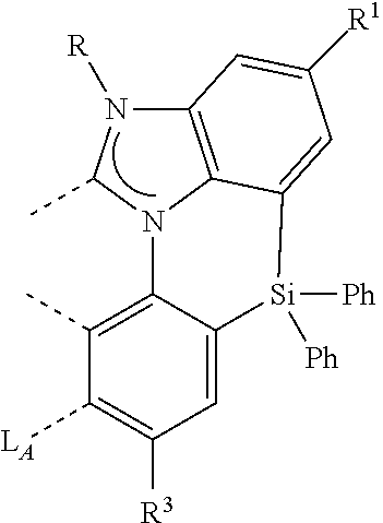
C12=C3N(C(C)N1[R])C1=C(C)C([LA])=C([R3])C=C1[Si]([Ph])([Ph])C3=CC([R1])=C2
